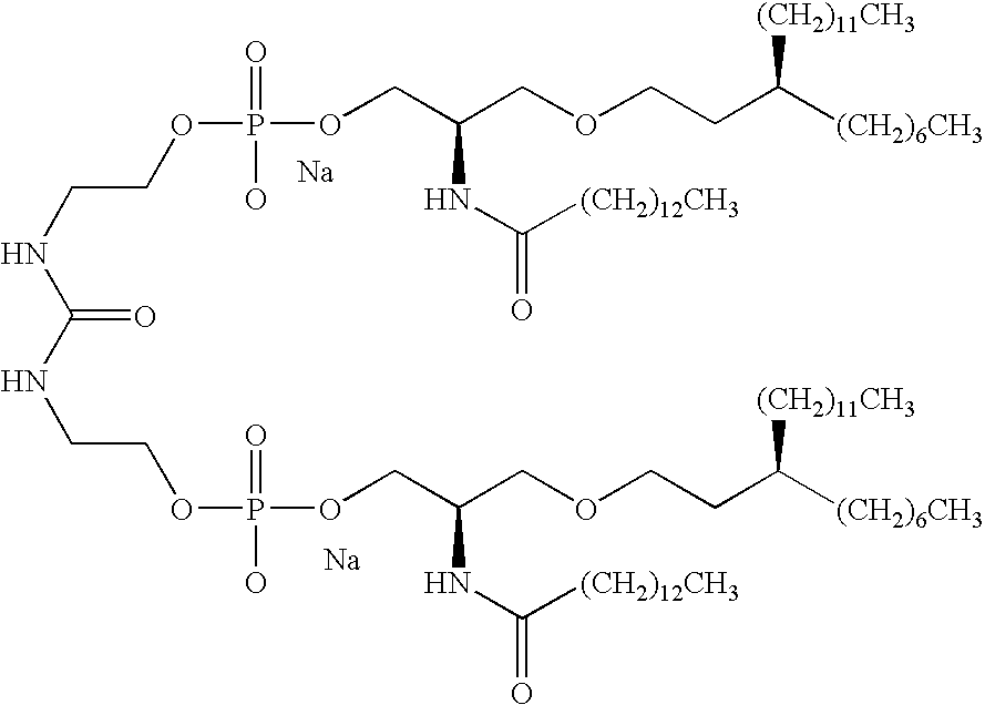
[Na].[Na].N(CCOP(OCC(COCCC([(CH2)6CH3])[(CH2)11CH3])NC(=O)[(CH2)12CH3])(=O)O)C(=O)NCCOP(O)(=O)OCC(COCCC([(CH2)6CH3])[(CH2)11CH3])NC(=O)[(CH2)12CH3]
